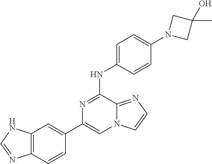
C1(C2=CC3=C(C=C2)N=CN3)=CN2C(=NC=C2)C(NC2=CC=C(N3CC(C)(O)C3)C=C2)=N1
